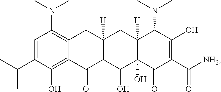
C1=C(C(C)C)C(O)=C2C(=C1N(C)C)CC1([H])C(C2=O)C(O)C2(O)C([H])(C1)C(N(C)C)C(O)=C(C([NH2])=O)C2=O
